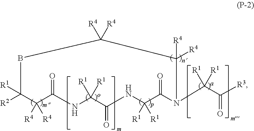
O=C1NC([R1])([R1])C(=O)NC([R1])([R1])C(=O)N(C(C([R3])=O)([R1])[R1])C([R4])([R4])C([R4])([R4])BC([R2])([R1])C1([R4])[R4]
